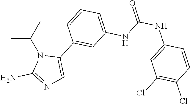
CC(C)N1C(N)=NC=C1C1=CC(NC(NC2=CC(Cl)=C(Cl)C=C2)=O)=CC=C1
